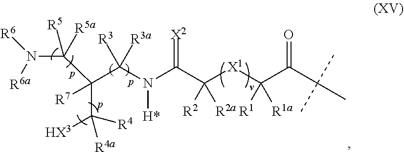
C(C(N([H*])C(C([X1]C([R1])([R1a])C(C(C)(C)C)=O)([R2])[R2a])=[X2])([R3])[R3a])(C([R4])([R4a])[HX3])([R7])C(N([R6a])[R6])([R5])[R5a]
